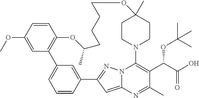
C1=CC(OC)=CC2=C1OC(C)CCCCCOC1(C)CCN(C3=C(C(OC(C)(C)C)C(=O)O)C(C)=NC4=CC(=NN43)C3=CC2=CC=C3)CC1
